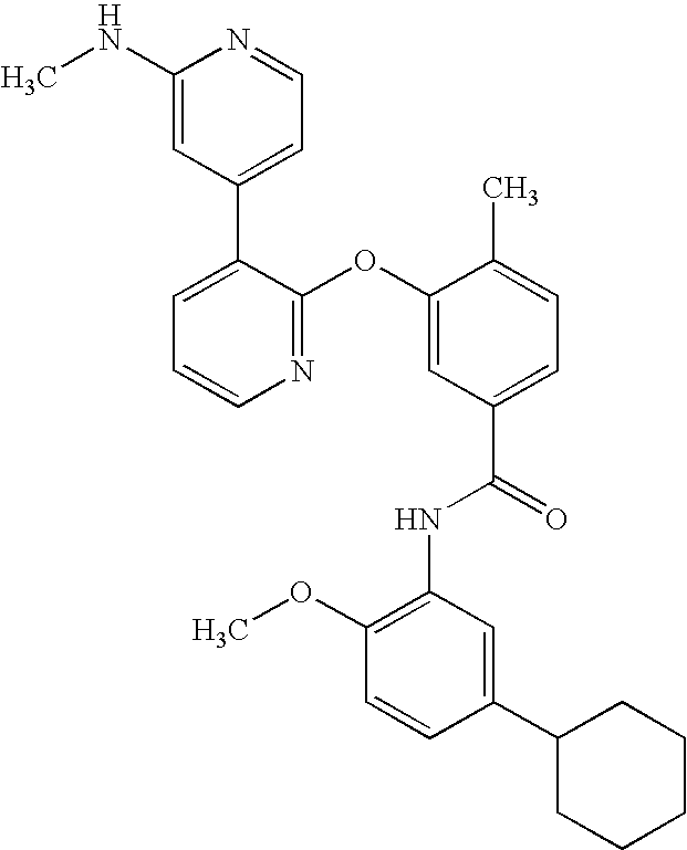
C1(C2=CC=NC(NC)=C2)=CC=CN=C1OC1=CC(C(=O)NC2=C(OC)C=CC(C3CCCCC3)=C2)=CC=C1C
